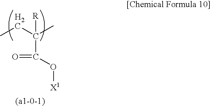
CCC(C)([R])C(=O)O[X1]
